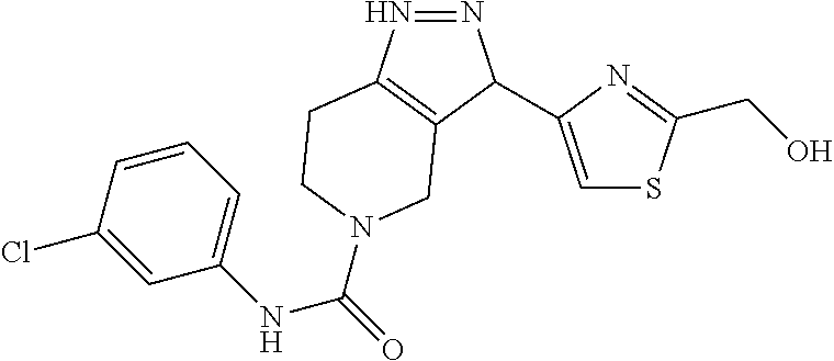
N1=NC(C2=CSC(CO)=N2)C2=C1CCN(C(=O)NC1=CC=CC(Cl)=C1)C2
